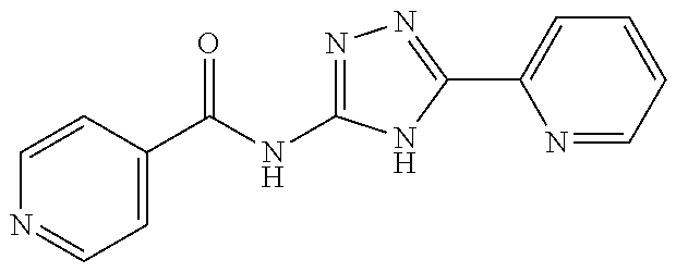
N1=C(NC(=O)C2=CC=NC=C2)NC(C2=CC=CC=N2)=N1
